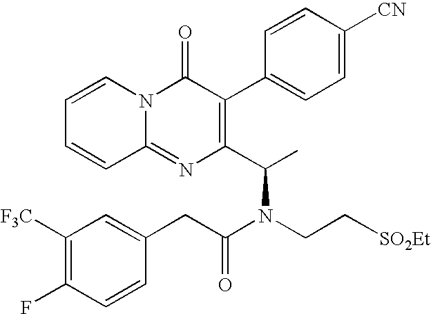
C12=NC(C(C)N(CC[SO2Et])C(CC3=CC([F3C])=C(F)C=C3)=O)=C(C3=CC=C([CN])C=C3)C(=O)N1C=CC=C2
